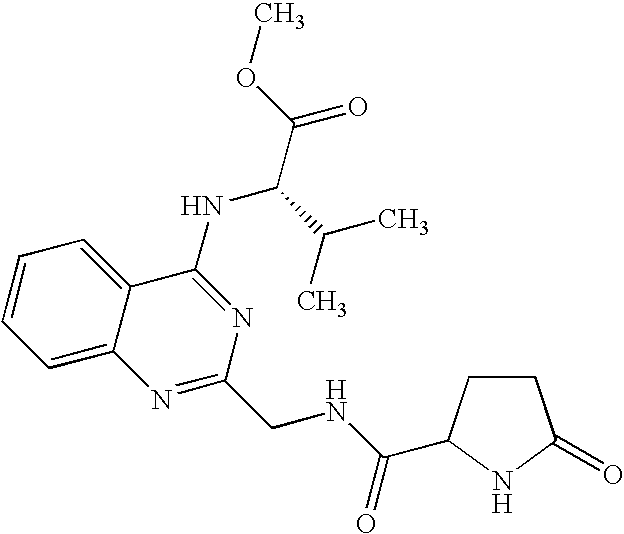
C1=CC=C2C(=C1)C(NC(C(C)C)C(=O)OC)=NC(CNC(=O)C1CCC(=O)N1)=N2
